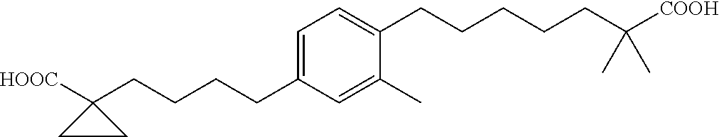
C1=C(CCCCCC(C)(C)[COOH])C(C)=CC(CCCCC2([HOOC])CC2)=C1
